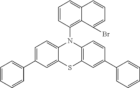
C1=C(C2=CC=CC=C2)C=C2C(=C1)N(C1=C3C(=CC=C1)C=CC=C3Br)C1=C(S2)C=C(C2=CC=CC=C2)C=C1
